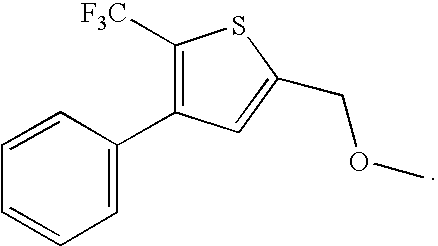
C1=CC(C2=C([F3C])SC(COC)=C2)=CC=C1
